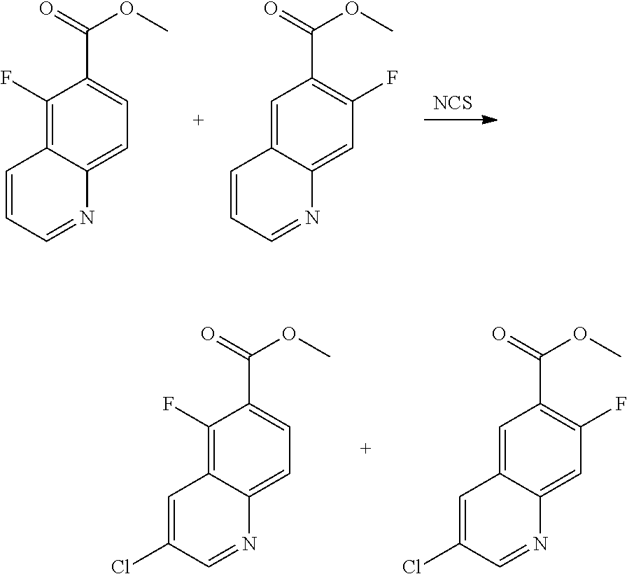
C12=CC(F)=C(C(OC)=O)C=C1C=CC=N2.[NCS].C12=CC=C(C(OC)=O)C(F)=C1C=CC=N2.C12=CC(F)=C(C(OC)=O)C=C1C=C(Cl)C=N2.C12=CC=C(C(OC)=O)C(F)=C1C=C(Cl)C=N2
